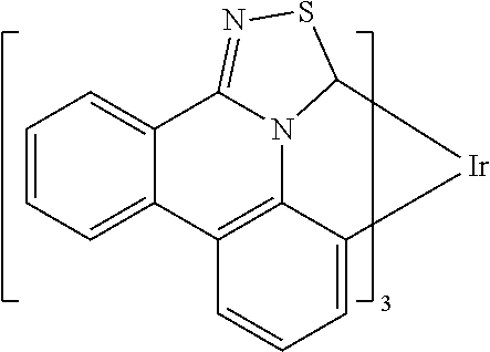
C12=C3C(=CC=C1)[Ir]C1N3C(=NS1)C1=CC=CC=C21
